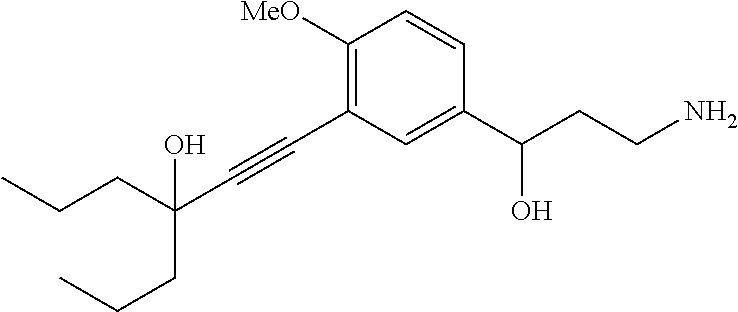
C1(C(CCN)O)=CC(C#CC(CCC)(CCC)O)=C([MeO])C=C1
